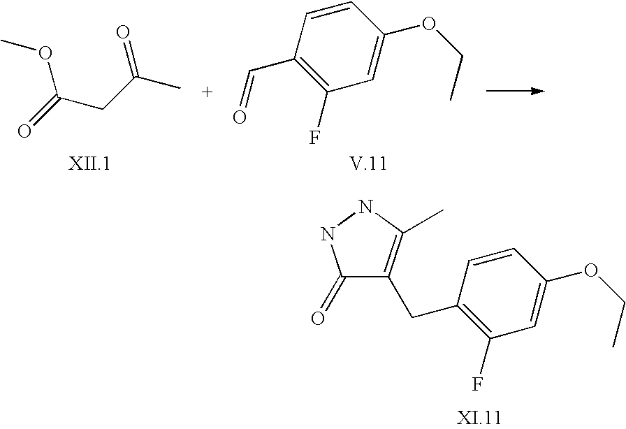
C(CC(C)=O)(=O)OC.C1=CC(C=O)=C(F)C=C1OCC.C1=CC(CC2=C(C)NNC2=O)=C(F)C=C1OCC
